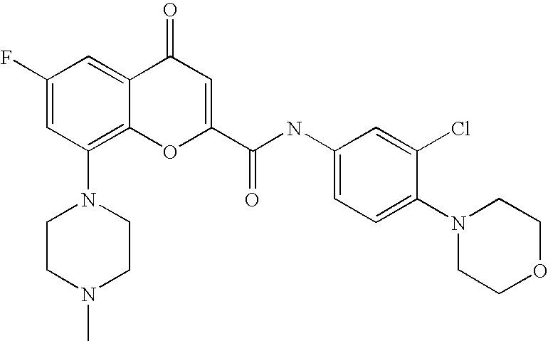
C1CN(C)CCN1C1=C2C(=CC(F)=C1)C(=O)C=C(C(=O)NC1=CC=C(N3CCOCC3)C(Cl)=C1)O2
